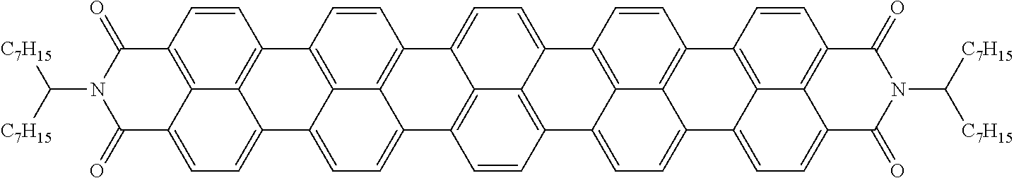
C1=CC2=C3C(=CC=C4C5=CC=C6C7=C8C(=CC=C9C8=C(C=C7)C7=CC=C8C%10=CC=C%11C%12=C(C=CC(=C%12%10)C%10=C8C7=C9C=C%10)C(=O)N(C([C7H15])[C7H15])C%11=O)C7=C6C5=C(C=C7)C1=C34)C(=O)N(C([C7H15])[C7H15])C2=O
